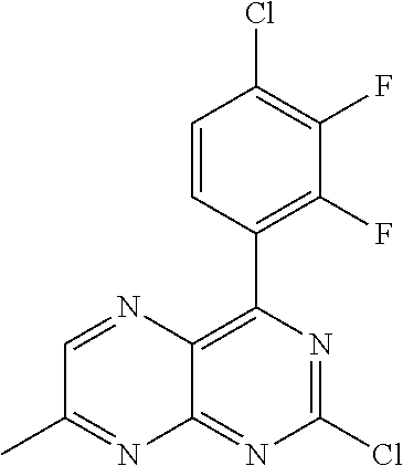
ClC1=NC(C2=C(F)C(F)=C(Cl)C=C2)=C2C(=N1)N=C(C)C=N2
